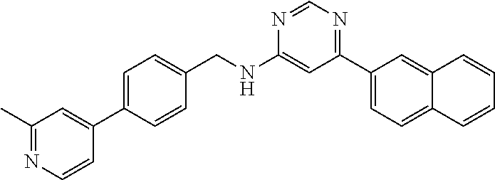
N1=CN=C(C2=CC=C3C(=C2)C=CC=C3)C=C1NCC1=CC=C(C2=CC(C)=NC=C2)C=C1
